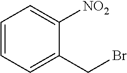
C1=CC=C(CBr)C([NO2])=C1
